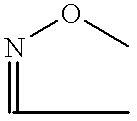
N(=CC)OC
